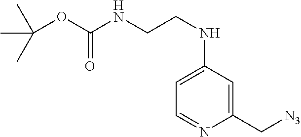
N(C(OC(C)(C)C)=O)CCNC1=CC=NC(C[N3])=C1
